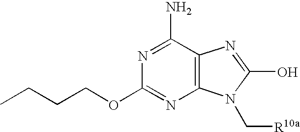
CCCCOC1=NC2=C(C(N)=N1)N=C(O)N2C[R10a]
